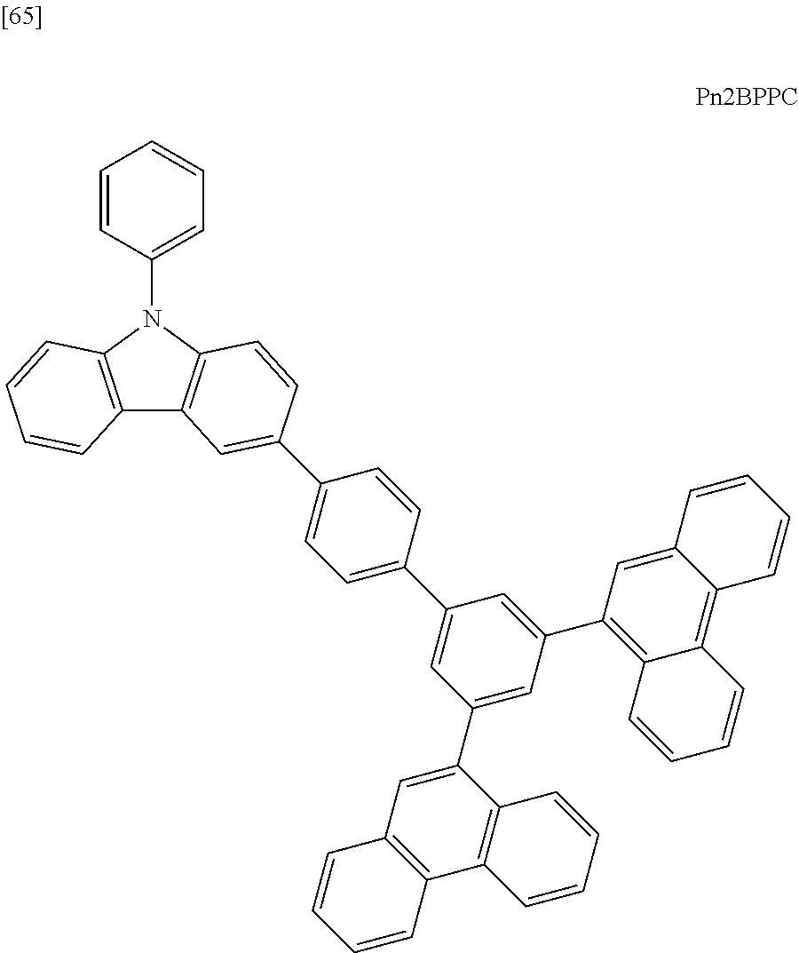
C1=CC(N2C3=C(C4=C2C=CC(C2=CC=C(C5=CC(C6=CC7=C(C8=C6C=CC=C8)C=CC=C7)=CC(C6=C7C(=C8C(=C6)C=CC=C8)C=CC=C7)=C5)C=C2)=C4)C=CC=C3)=CC=C1
